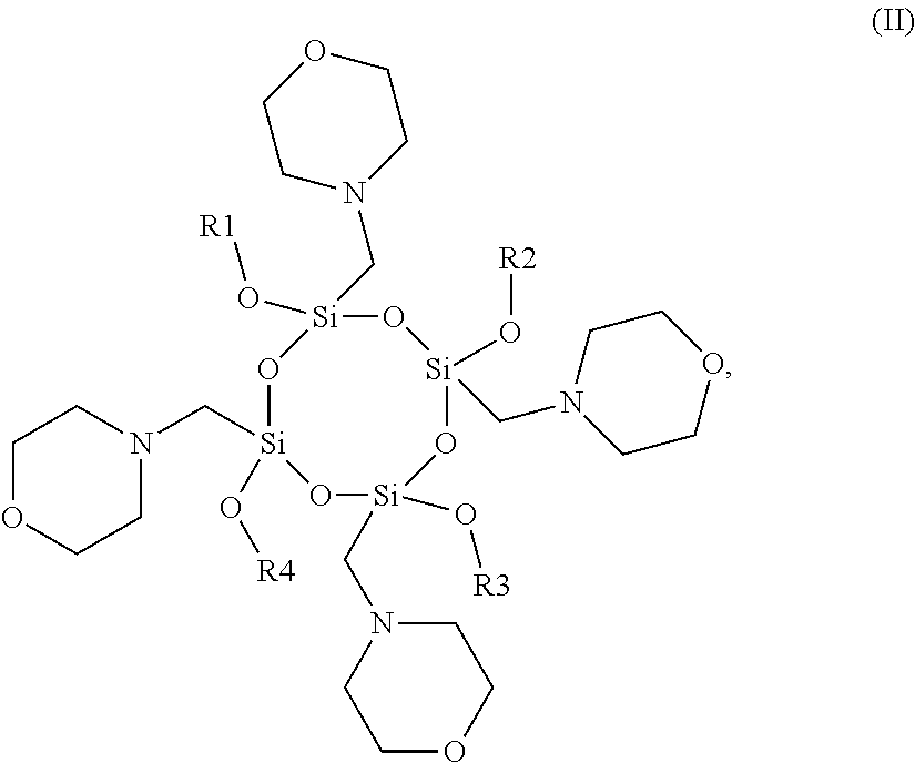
O1[Si](O[R4])(CN2CCOCC2)O[Si](O[R3])(CN2CCOCC2)O[Si](O[R2])(CN2CCOCC2)O[Si]1(O[R1])CN1CCOCC1
